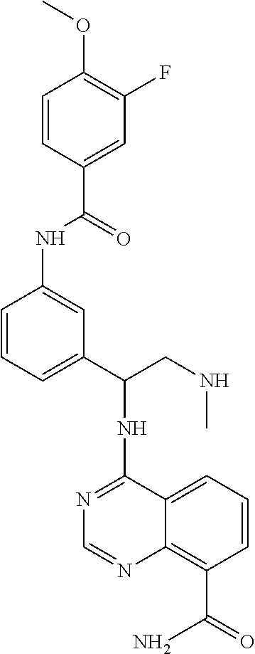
N1=C(NC(CNC)C2=CC=CC(NC(C3=CC(F)=C(OC)C=C3)=O)=C2)C2=CC=CC(C(=O)N)=C2N=C1
